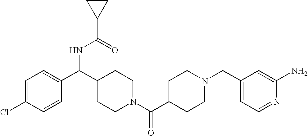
C1=C(Cl)C=CC(C(C2CCN(C(C3CCN(CC4=CC=NC(N)=C4)CC3)=O)CC2)NC(=O)C2CC2)=C1
